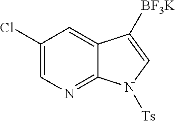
C1(Cl)=CN=C2C(=C1)C([BF3K])=CN2[Ts]
